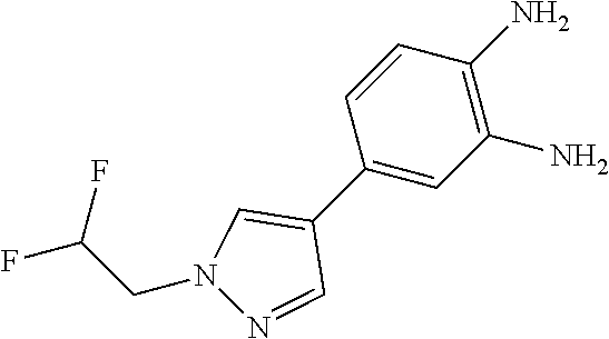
C1(C2=CN(CC(F)F)N=C2)=CC(N)=C(N)C=C1
